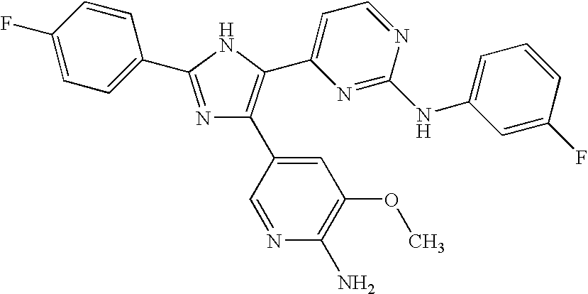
N1=C(C2=CC=C(F)C=C2)NC(C2=CC=NC(NC3=CC=CC(F)=C3)=N2)=C1C1=CC(OC)=C(N)N=C1
